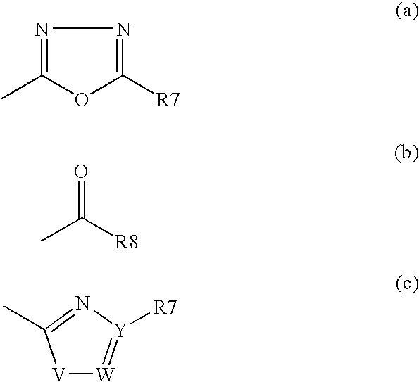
O1C([R7])=NN=C1C.CC([R8])=O.[V]1[W]=[Y]([R7])N=C1C
